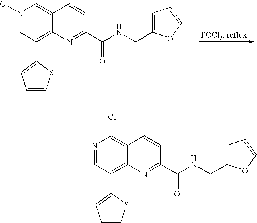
N1(O)=CC(C2=CC=CS2)=C2C(=C1)C=CC(C(NCC1=CC=CO1)=O)=N2.N1=CC(C2=CC=CS2)=C2C(=C1Cl)C=CC(C(NCC1=CC=CO1)=O)=N2
